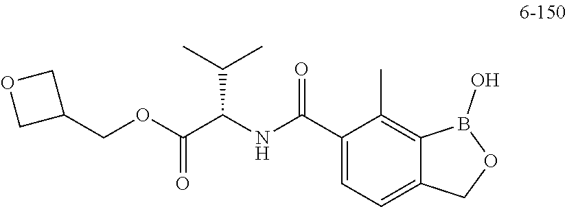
C(OC(C(NC(C1=CC=C2C(=C1C)B(O)OC2)=O)C(C)C)=O)C1COC1
